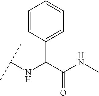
C1(C(C(NC)=O)NC(C)C)=CC=CC=C1
